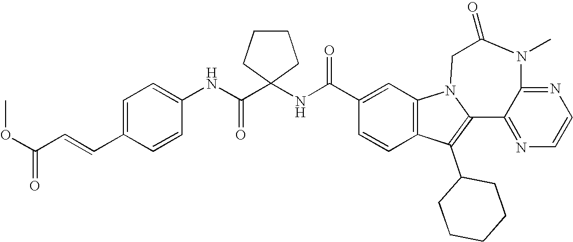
C1(C(NC2(C(NC3=CC=C(C=CC(OC)=O)C=C3)=O)CCCC2)=O)=CC2=C(C=C1)C(C1CCCCC1)=C1N2CC(=O)N(C)C2=NC=CN=C12
